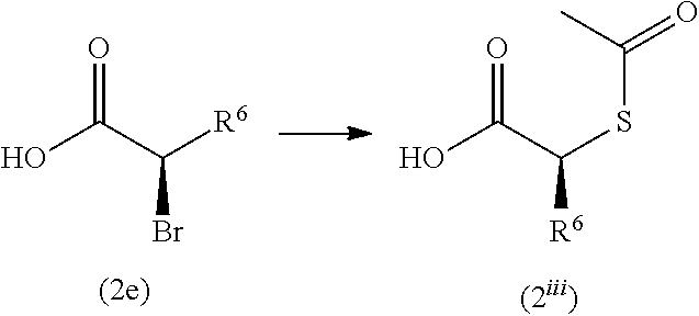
O=C(O)C([R6])Br.O=C(O)C(SC(C)=O)[R6]
